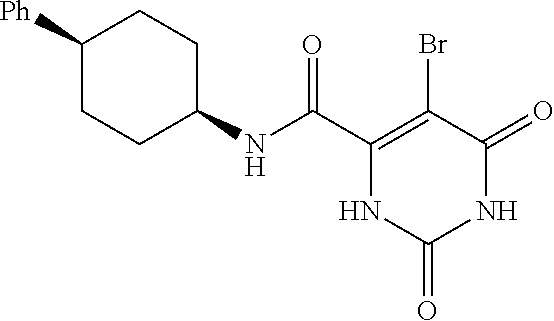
C1([Ph])CCC(NC(C2=C(Br)C(=O)NC(=O)N2)=O)CC1
